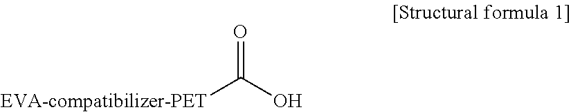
[EVA-compatibilizer-PET]C(O)=O
